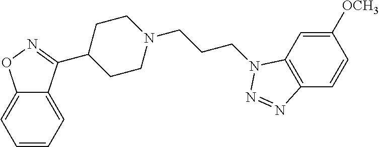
C12=CC=CC=C1ON=C2C1CCN(CCCN2C3=C(C=CC([OCH3])=C3)N=N2)CC1
